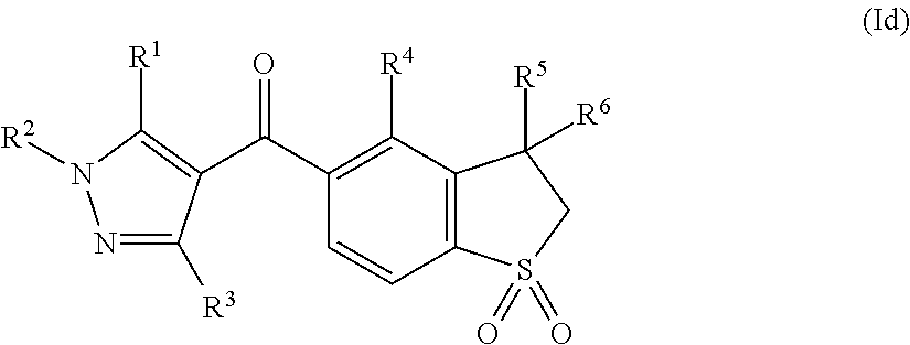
C12=C(C([R4])=C(C(=O)C3=C([R1])N([R2])N=C3[R3])C=C1)C([R5])([R6])CS2(=O)=O
